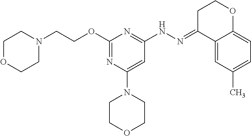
O(C1=NC(N2CCOCC2)=CC(NN=C2C3=CC(C)=CC=C3OCC2)=N1)CCN1CCOCC1
